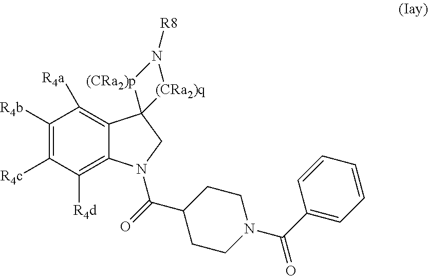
C1([R4b])=C([R4c])C([R4d])=C2C(=C1[R4a])C1(CN2C(=O)C2CCN(C(C3=CC=CC=C3)=O)CC2)[(CRa2)p]N([R8])[(CRa2)q]1
